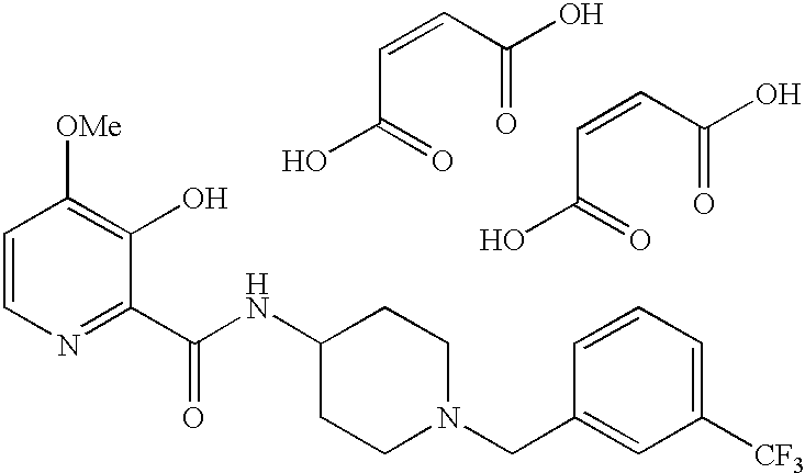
C(C1=NC=CC([OMe])=C1O)(=O)NC1CCN(CC2=CC([CF3])=CC=C2)CC1.OC(=O)C=CC(O)=O.OC(=O)C=CC(O)=O
